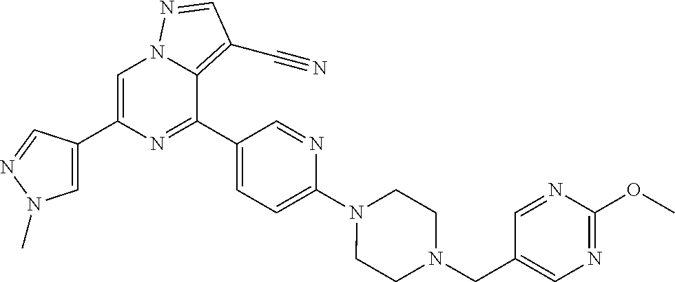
C1=C(C2=CN(C)N=C2)N=C(C2=CC=C(N3CCN(CC4=CN=C(OC)N=C4)CC3)N=C2)C2=C(C#N)C=NN12
